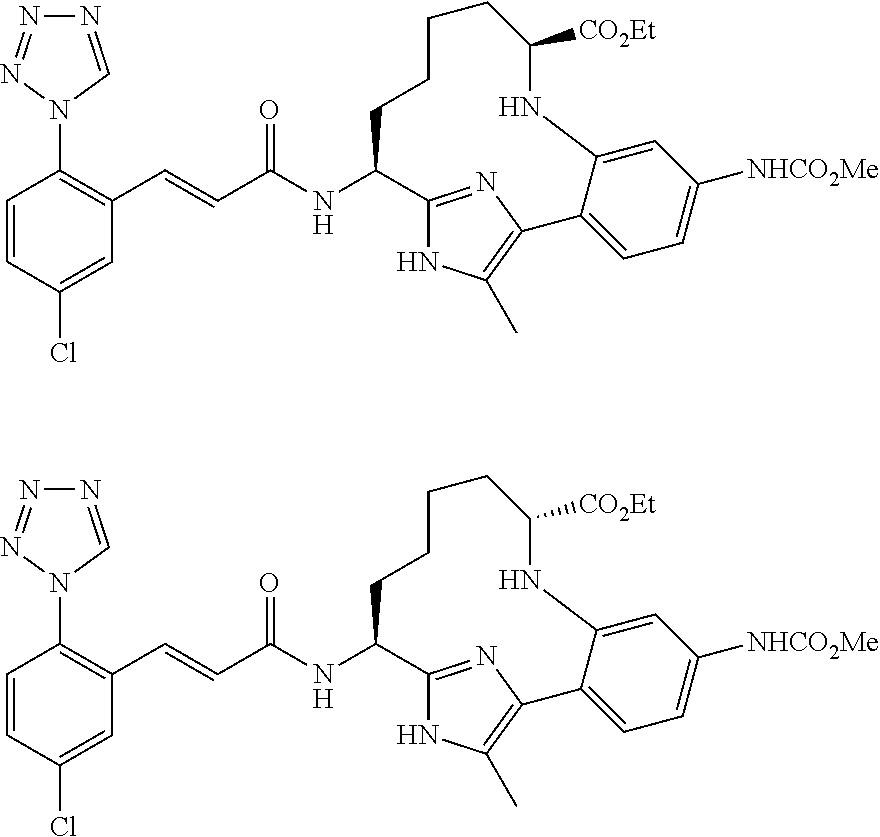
C1=CC(Cl)=CC(C=CC(NC2C3=NC(=C(C)N3)C3=CC=C([NHCO2Me])C=C3NC([CO2Et])CCCC2)=O)=C1N1C=NN=N1.C1=CC(Cl)=CC(C=CC(NC2C3=NC(=C(C)N3)C3=CC=C([NHCO2Me])C=C3NC([CO2Et])CCCC2)=O)=C1N1C=NN=N1
